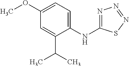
C1(OC)=CC=C(NC2=NN=NS2)C(C(C)C)=C1
